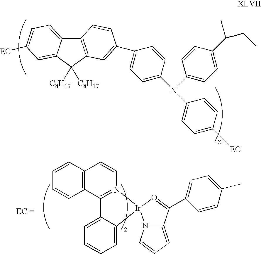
C12=C(C([C8H17])([C8H17])C3=CC([EC])=CC=C13)C=C(C1=CC=C(N(C3=CC=C([EC])C=C3)C3=CC=C(C(CC)C)C=C3)C=C1)C=C2.C12=C(C=CC=C1)C=CN1=C2C2=CC=CC=C2[Ir]12N1C(=CC=C1)C(C1=CC=C(C)C=C1)=O2
